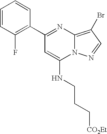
C1(C2=NC3=C(Br)C=NN3C(NCCC[CO2Et])=C2)=C(F)C=CC=C1
